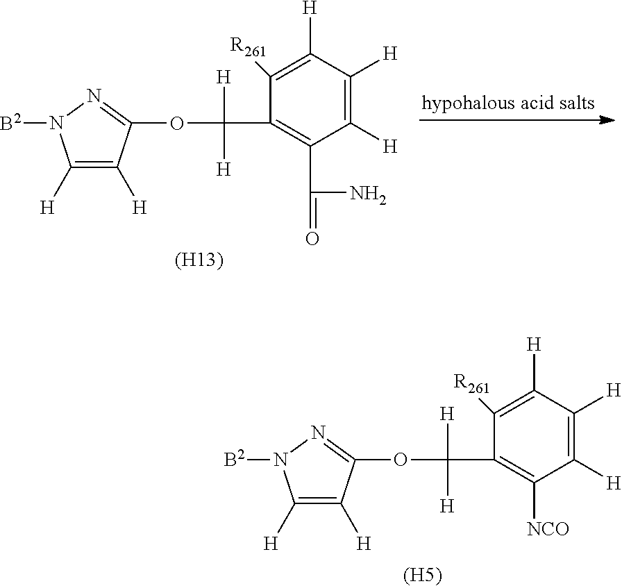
C1([H])=C([H])C([H])=C([R261])C(C([H])([H])OC2=NN([B2])C([H])=C2[H])=C1[NCO].[(H5)].C1([H])=C([H])C([H])=C([R261])C(C([H])([H])OC2=NN([B2])C([H])=C2[H])=C1C(=O)N.[(H13)]
